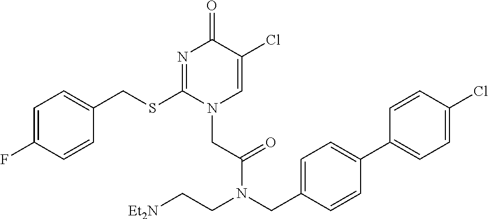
C1=C(F)C=CC(CSC2=NC(=O)C(Cl)=CN2CC(=O)N(CC2=CC=C(C3=CC=C(Cl)C=C3)C=C2)CC[Et2N])=C1
